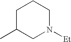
C1C(C)CN([Et])CC1
